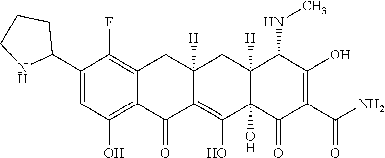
C12=C(O)C=C(C3CCCN3)C(F)=C1CC1([H])C(=C(O)C3(O)C([H])(C1)C(NC)C(O)=C(C(N)=O)C3=O)C2=O
